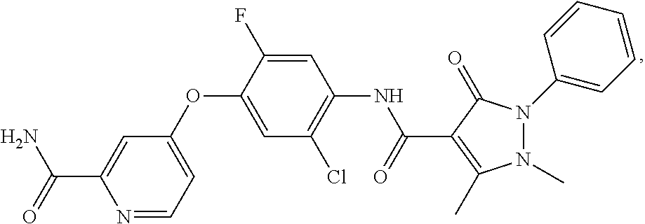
N1=CC=C(OC2=CC(Cl)=C(NC(=O)C3=C(C)N(C)N(C4=CC=CC=C4)C3=O)C=C2F)C=C1C(=O)N
